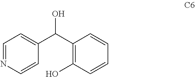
C(C1=C(O)C=CC=C1)(C1=CC=NC=C1)O
